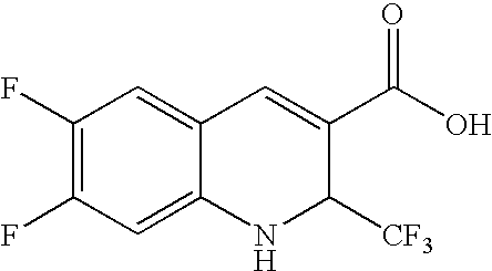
C1(C(O)=O)=CC2=CC(F)=C(F)C=C2NC1[CF3]
